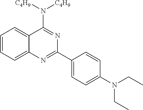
C1=CC=C2C(=C1)C(N([C4H9])[C4H9])=NC(C1=CC=C(N(CC)CC)C=C1)=N2
